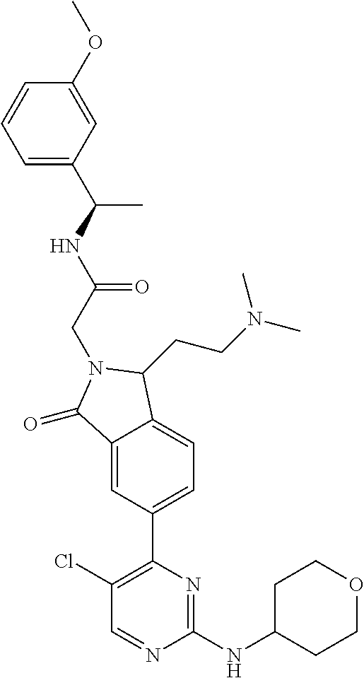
C1(=O)C2=CC(C3=C(Cl)C=NC(NC4CCOCC4)=N3)=CC=C2C(CCN(C)C)N1CC(NC(C1=CC=CC(OC)=C1)C)=O
